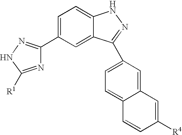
C1=C(C2=NNC([R1])=N2)C=C2C(=C1)NN=C2C1=CC=C2C(=C1)C=C([R4])C=C2
